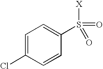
C1=C(Cl)C=CC(S([X])(=O)=O)=C1
